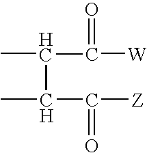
CC(C(C)C([Z])=O)C([W])=O
